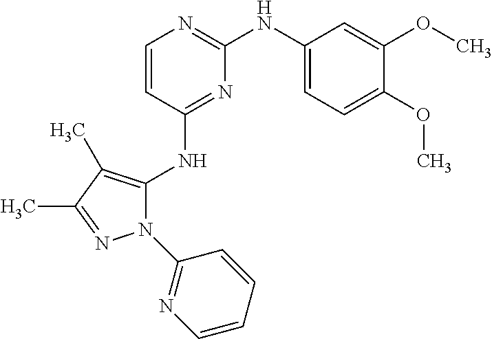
C1=CC(NC2=C(C)C(C)=NN2C2=NC=CC=C2)=NC(NC2=CC=C(OC)C(OC)=C2)=N1
